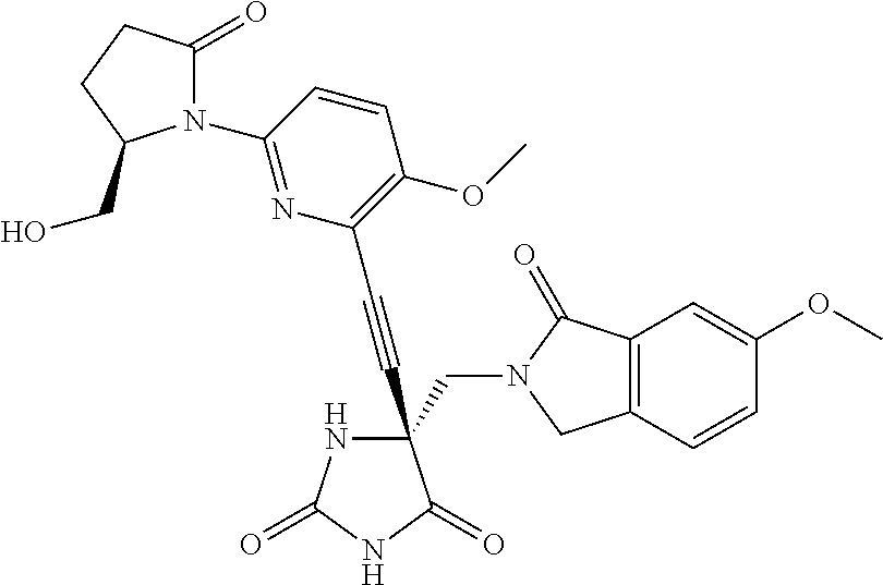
C(#CC1(CN2C(=O)C3=C(C2)C=CC(OC)=C3)NC(=O)NC1=O)C1=C(OC)C=CC(N2C(=O)CCC2CO)=N1
